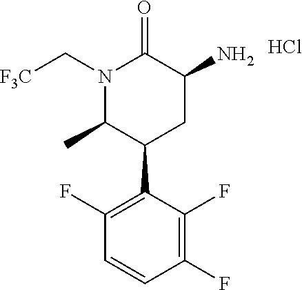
N1(C[F3C])C(C)C(C2=C(F)C=CC(F)=C2F)CC(N)C1=O.Cl
